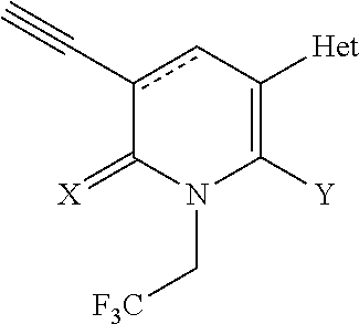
c1(C#C)cC([Het])=C([Y])N(C[CF3])C1=[X]
